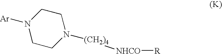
N1([Ar])CCN([(CH2)4][NHCO][R])CC1
